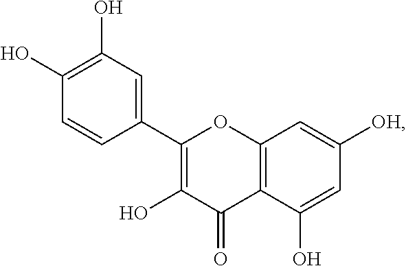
C1(O)=C(C2=CC(O)=C(O)C=C2)OC2=C(C1=O)C(O)=CC([OH])=C2
